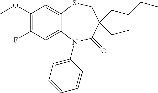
C1C(CCCC)(CC)C(=O)N(C2=CC=CC=C2)C2=CC(F)=C(OC)C=C2S1
